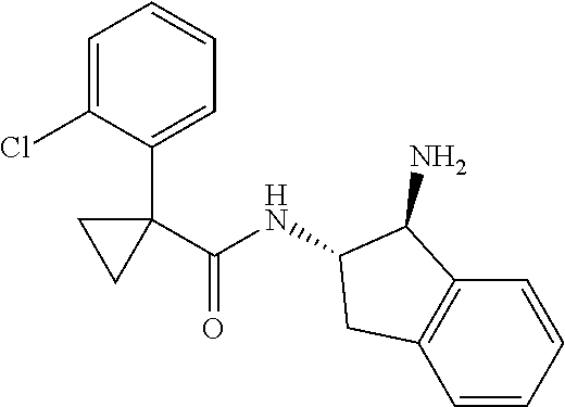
C1=C(Cl)C(C2(C(NC3C(N)C4=C(C=CC=C4)C3)=O)CC2)=CC=C1
